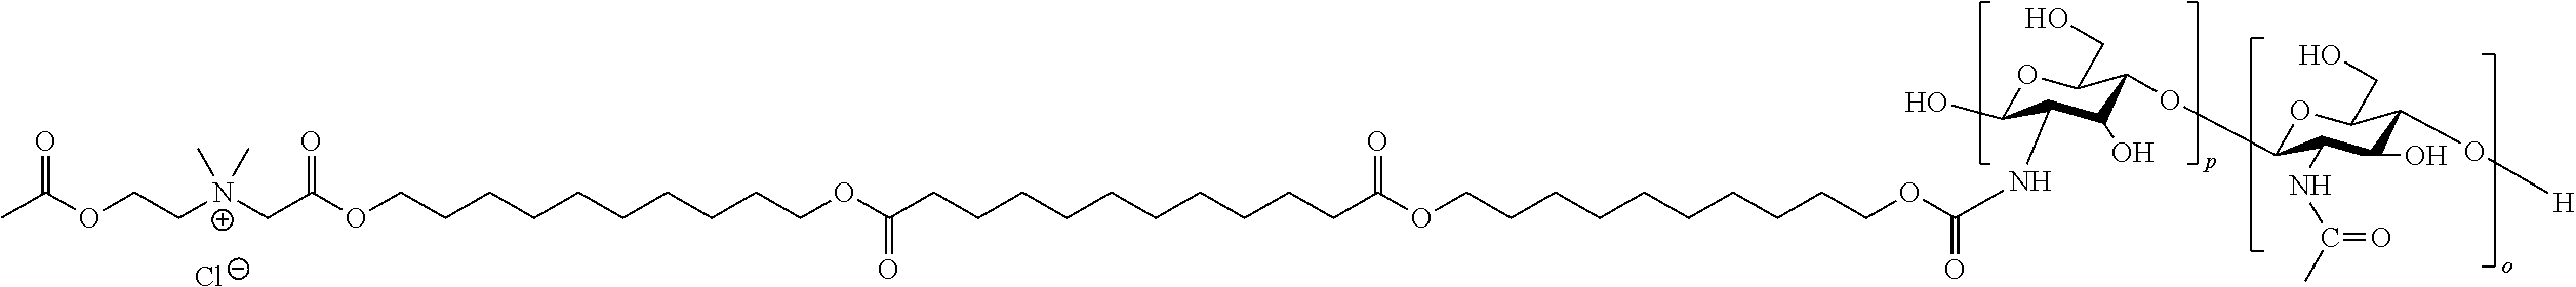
CC(OCC[N+](CC(OCCCCCCCCCCOC(CCCCCCCCCCC(=O)OCCCCCCCCCCOC(NC1C(O)OC(CO)C(OC2OC(CO)C(O[H])C(O)C2NC(C)=O)C1O)=O)=O)=O)(C)C)=O.[Cl-]
